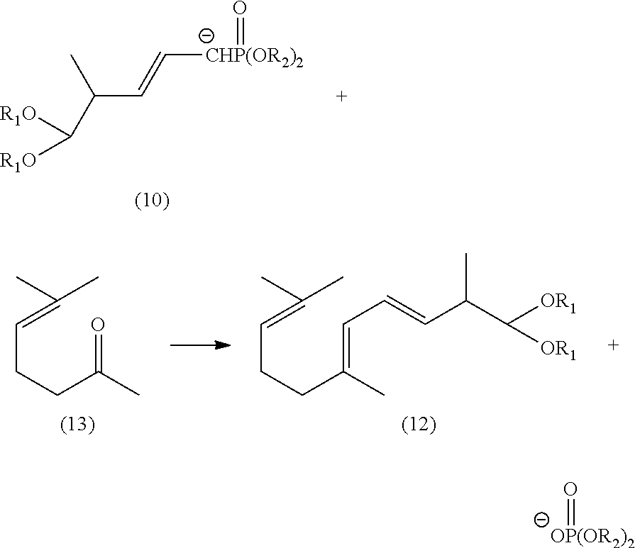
C(CCC(=CC=CC(C([OR1])[OR1])C)C)=C(C)C.C(CCC(=O)C)=C(C)C.C([CHP(OR2)2]=O)=CC(C([R1O])[R1O])C.O=[OP(OR2)2]
